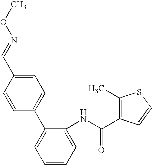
C1=C(C=NOC)C=CC(C2=CC=CC=C2NC(C2=C(C)SC=C2)=O)=C1
